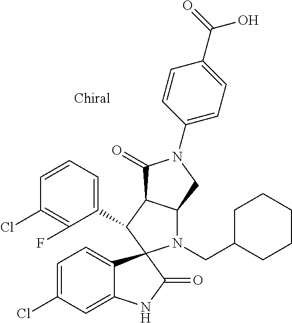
C1(C2C3C(N(CC4CCCCC4)C24C2=CC=C(Cl)C=C2NC4=O)CN(C2=CC=C(C(=O)O)C=C2)C3=O)=CC=CC(Cl)=C1F
